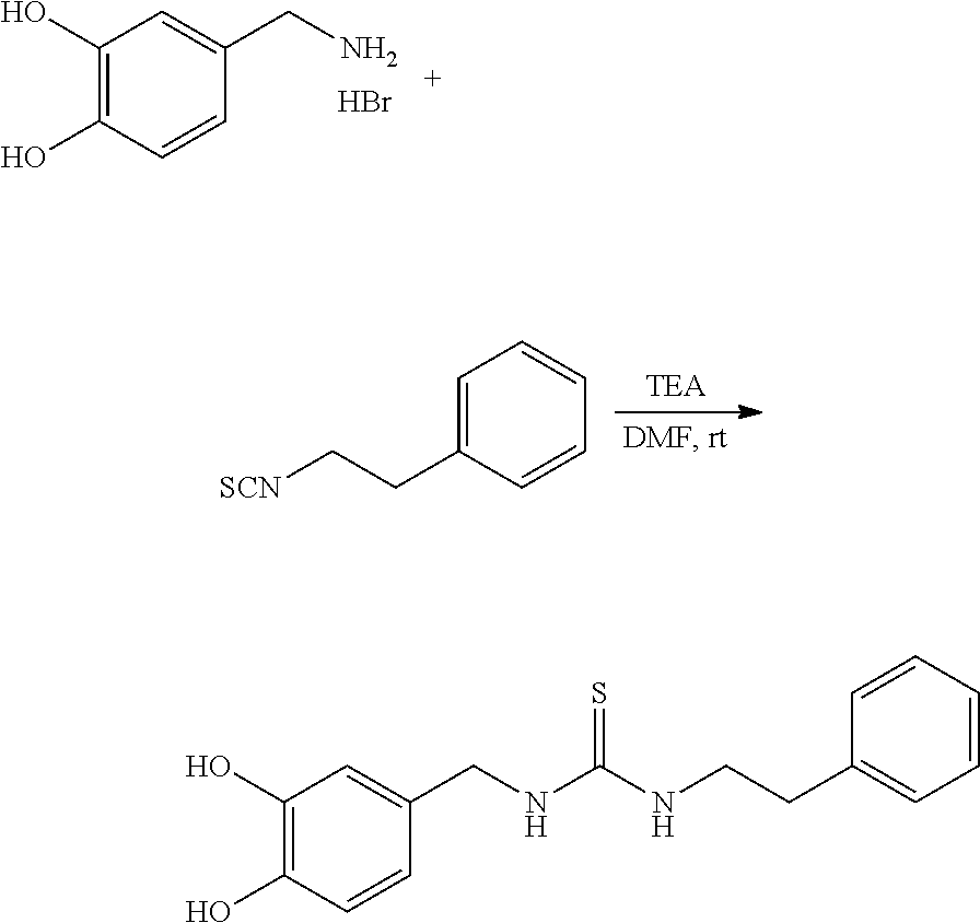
C1=C(CC[SCN])C=CC=C1.C1(O)=C(O)C=CC(CN)=C1.Br.C1(O)=C(O)C=CC(CNC(NCCC2=CC=CC=C2)=S)=C1
